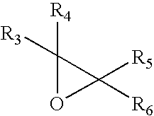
C1([R4])([R3])OC1([R6])[R5]
